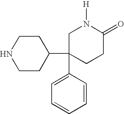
C1(C2(C3=CC=CC=C3)CCC(=O)N([H])C2)CCNCC1
